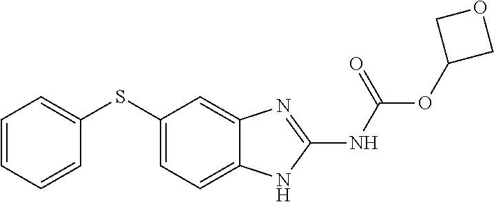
C1=CC=CC(SC2=CC=C3C(=C2)N=C(NC(=O)OC2COC2)N3)=C1
